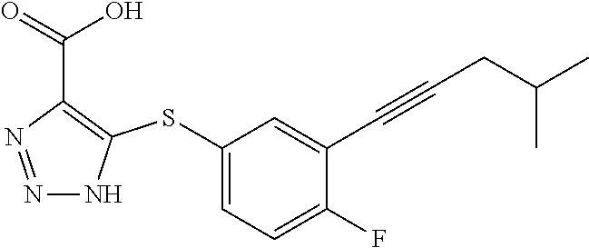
N1=NC(C(=O)O)=C(SC2=CC=C(F)C(C#CCC(C)C)=C2)N1
